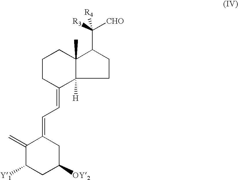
C12([H])C(C)(C(C([R3])([CHO])[R4])CC1)CCCC2=CC=C1C(=C)C([Y1])CC([OY2])C1
